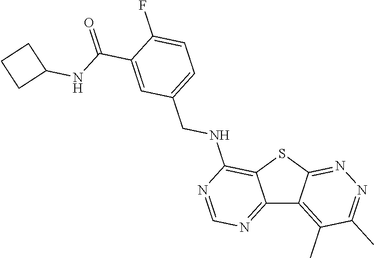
C12=NC=NC(NCC3=CC=C(F)C(C(NC4CCC4)=O)=C3)=C1SC1=NN=C(C)C(C)=C21
